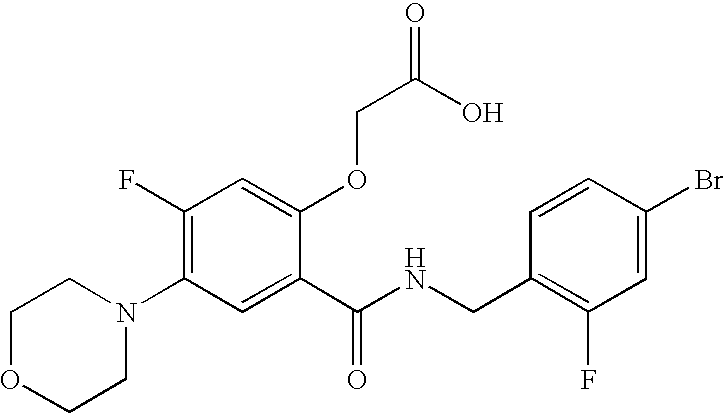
C1(F)=C(N2CCOCC2)C=C(C(NCC2=C(F)C=C(Br)C=C2)=O)C(OCC(O)=O)=C1
